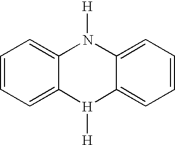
C1=CC=C2C(=C1)N([H])C1=CC=CC=C1[H]2[H]
